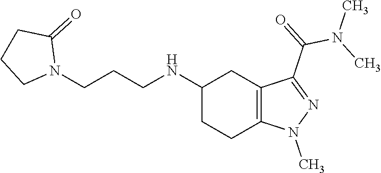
C1(NCCCN2C(=O)CCC2)CCC2=C(C1)C(C(N(C)C)=O)=NN2C
